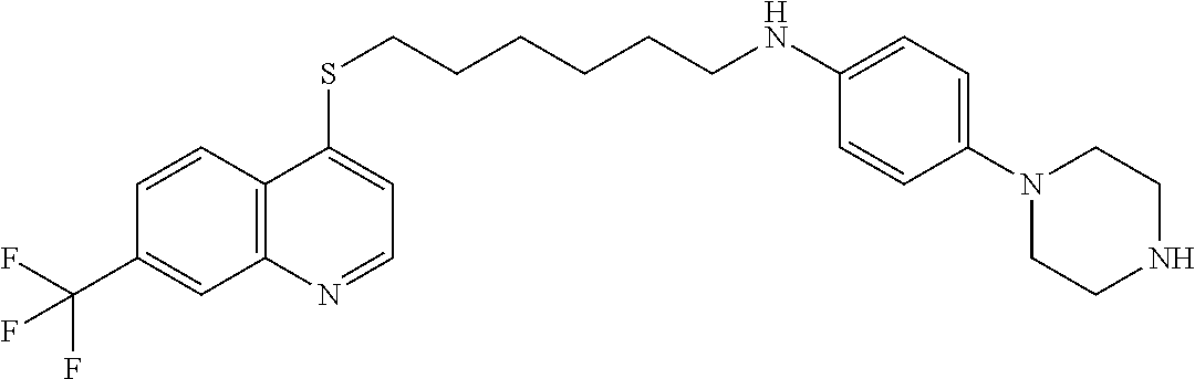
C12=C(C=CC(C(F)(F)F)=C1)C(SCCCCCCNC1=CC=C(N3CCNCC3)C=C1)=CC=N2
